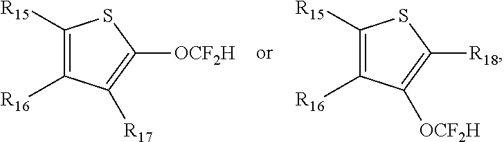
C1([R15])=C([R16])C([R17])=C([OCF2H])S1.C1([R15])=C([R16])C([OCF2H])=C([R18])S1
